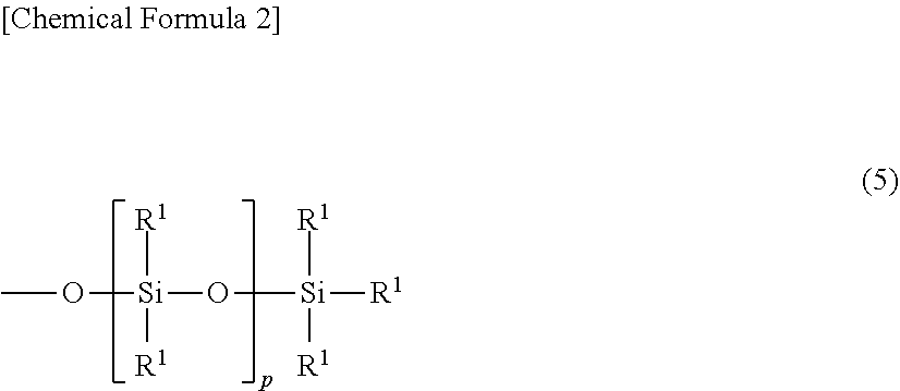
CO[Si]([R1])([R1])O[Si]([R1])([R1])[R1]
